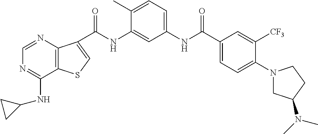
C(NC1=CC(NC(C2=CC=C(N3CC(N(C)C)CC3)C([CF3])=C2)=O)=CC=C1C)(=O)C1=CSC2=C1N=CN=C2NC1CC1
